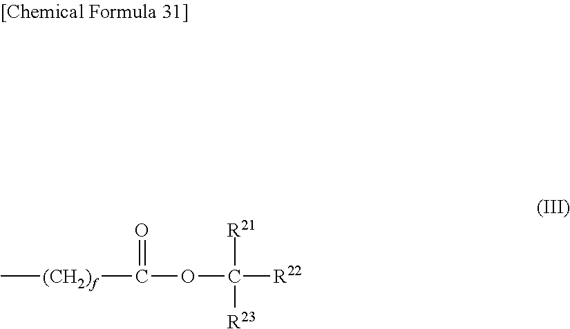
C[(CH2)f]C(OC([R22])([R21])[R23])=O
